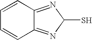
C1=CC2=NC(S)N=C2C=C1
